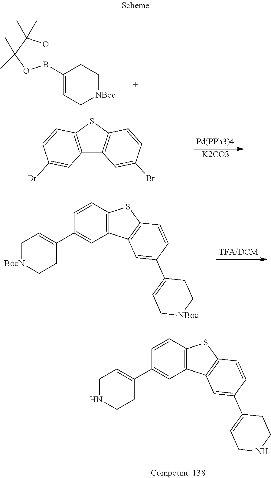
C12=C(SC3=C1C=C(Br)C=C3)C=CC(Br)=C2.[Pd(PPh3)4].[K2CO3].C1[BocN]CCC(C2=CC3=C(C=C2)SC2=C3C=C(C3=CC[NBoc]CC3)C=C2)=C1.C1(B2OC(C)(C)C(C)(C)O2)=CC[NBoc]CC1.C1NCCC(C2=CC3=C(C=C2)SC2=C3C=C(C3=CCNCC3)C=C2)=C1
